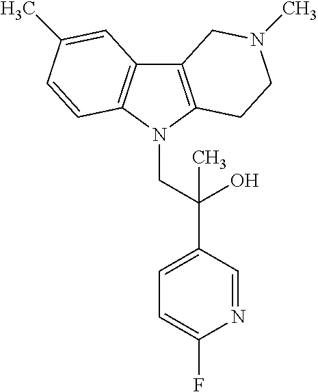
C12=C(N(CC(C3=CC=C(F)N=C3)(O)C)C3=C1C=C(C)C=C3)CCN(C)C2
